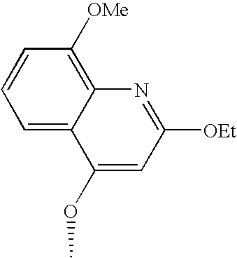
C1=C2C(=C([OMe])C=C1)N=C([OEt])C=C2OC
